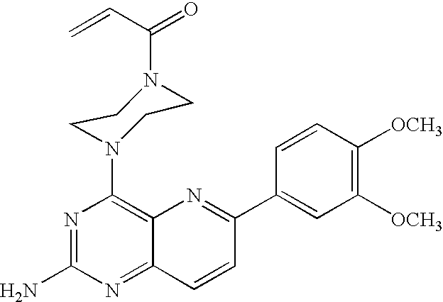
N1=C(N)N=C2C(=C1N1CCN(C(=O)C=C)CC1)N=C(C1=CC([OCH3])=C([OCH3])C=C1)C=C2
